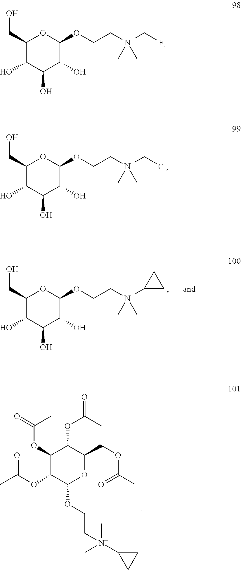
C1(OC(=O)C)C(OC(=O)C)C(OCC[N+](C2CC2)(C)C)OC(COC(C)=O)C1OC(=O)C.C1(CO)C(O)C(O)C(O)C(OCC[N+](C2CC2)(C)C)O1.C1(CO)C(O)C(O)C(O)C(OCC[N+](CF)(C)C)O1.C1(CO)C(O)C(O)C(O)C(OCC[N+](CCl)(C)C)O1
